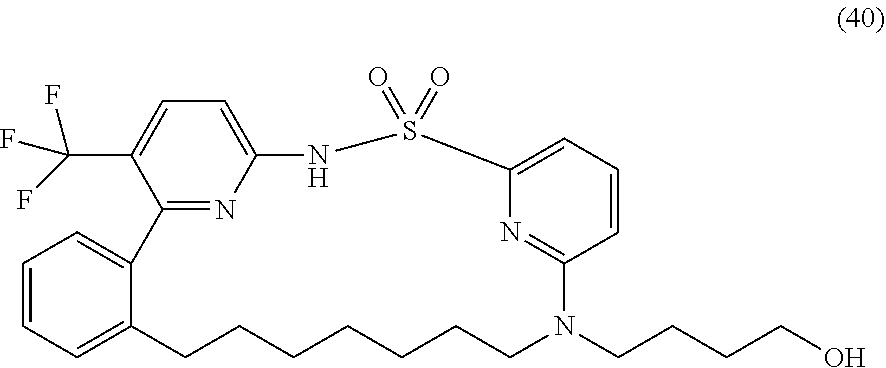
C12=CC=C(C(F)(F)F)C(=N1)C1=CC=CC=C1CCCCCCCN(CCCCO)C1=NC(=CC=C1)S(=O)(=O)N2
